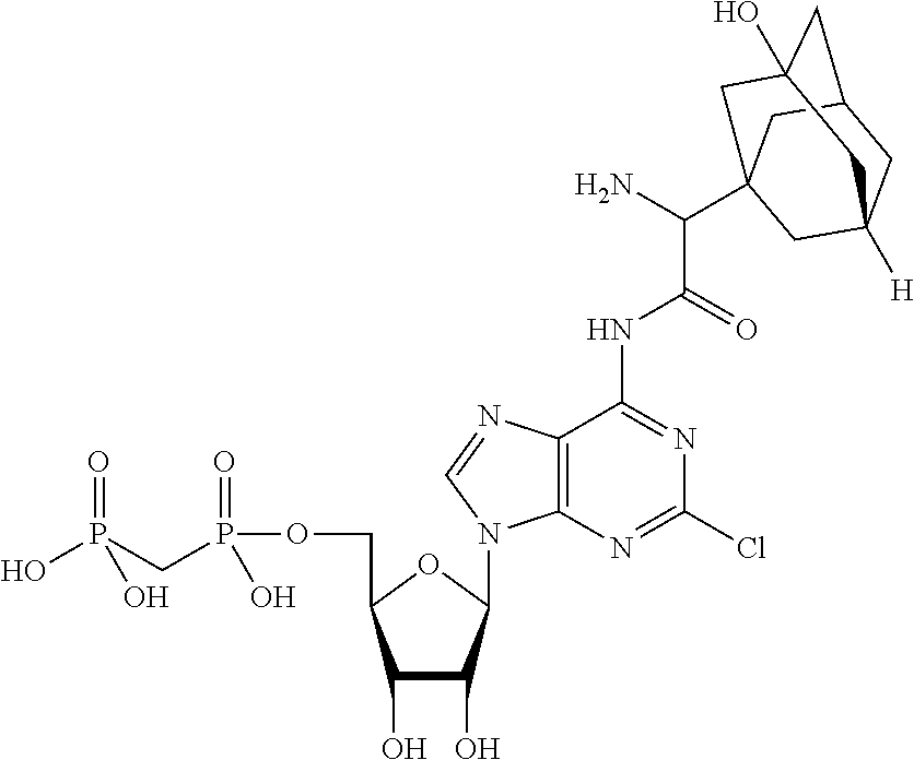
C1(O)C(O)C(N2C3=C(C(NC(C(C45CC6([H])CC(CC(O)(C4)C6)C5)N)=O)=NC(Cl)=N3)N=C2)OC1COP(CP(=O)(O)O)(=O)O
